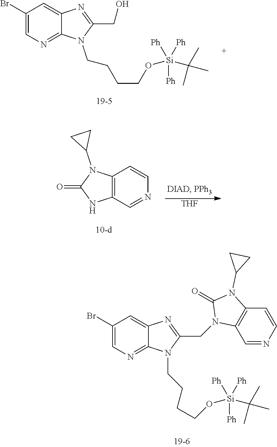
C1(Br)=CN=C2C(=C1)N=C(CN1C3=C(C=CN=C3)N(C3CC3)C1=O)N2CCCCO[Si](C(C)(C)C)([Ph])([Ph])[Ph].C1(Br)=CN=C2C(=C1)N=C(CO)N2CCCCO[Si](C(C)(C)C)([Ph])([Ph])[Ph].C12=C(C=NC=C1)NC(=O)N2C1CC1.[THF]
